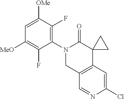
C1=C([OMe])C(F)=C(N2C(=O)C3(C4=C(C=NC(Cl)=C4)C2)CC3)C(F)=C1[MeO]
